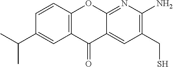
C1(CS)=C(N)N=C2C(=C1)C(=O)C1=C(O2)C=CC(C(C)C)=C1
